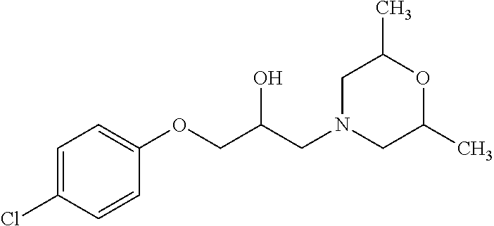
C1=C(Cl)C=CC(OCC(CN2CC(C)OC(C)C2)O)=C1
